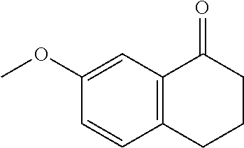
C1(OC)=CC2=C(C=C1)CCCC2=O
